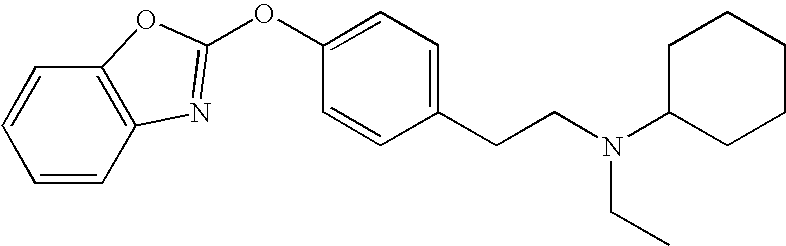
C1=CC=CC2=C1OC(OC1=CC=C(CCN(C3CCCCC3)CC)C=C1)=N2
